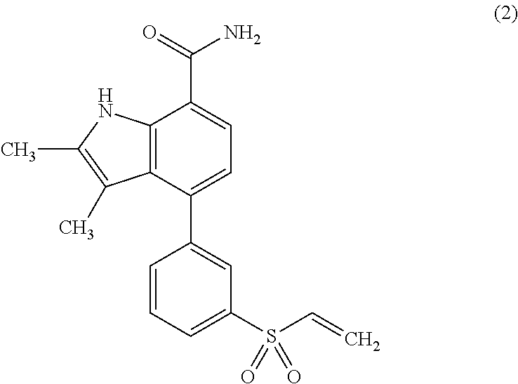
C12=C(C(C3=CC(S(C=C)(=O)=O)=CC=C3)=CC=C1C(=O)N)C(C)=C(C)N2
